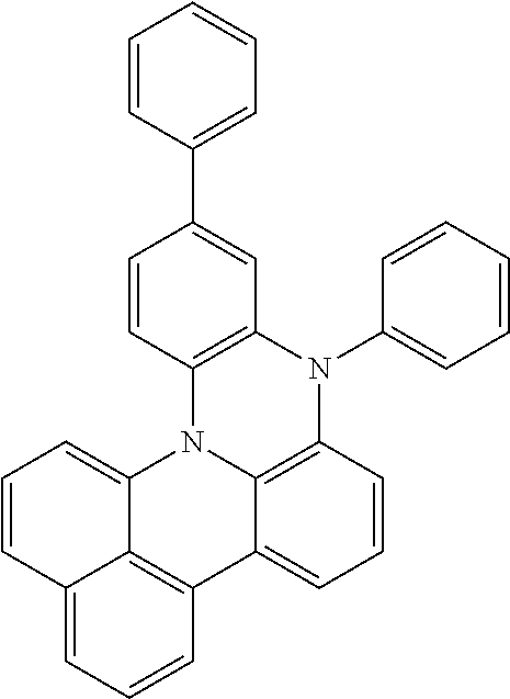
C1(C2=CC=CC=C2)=CC2=C(C=C1)N1C3=C(N2C2=CC=CC=C2)C=CC=C3C2=C3C1=CC=CC3=CC=C2
